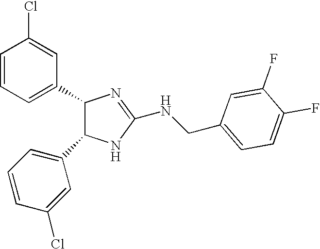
C1=CC=C(C2C(C3=CC=CC(Cl)=C3)NC(NCC3=CC=C(F)C(F)=C3)=N2)C=C1Cl
